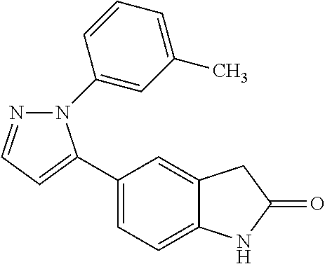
C1(C2=CC=NN2C2=CC(C)=CC=C2)=CC=C2C(=C1)CC(=O)N2
